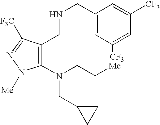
C1(N(CC[Me])CC2CC2)=C(CNCC2=CC([CF3])=CC([CF3])=C2)C([F3C])=NN1[Me]
